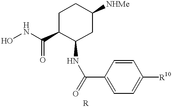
ONC(=O)C1C(NC(=O)C2=CC=C([R10])C=C2)CC([NHMe])CC1
